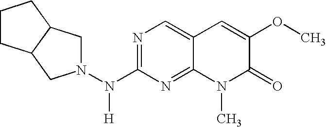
N1=C(N(N2CC3C(C2)CCC3)[H])N=C2C(=C1)C=C(OC)C(=O)N2C
